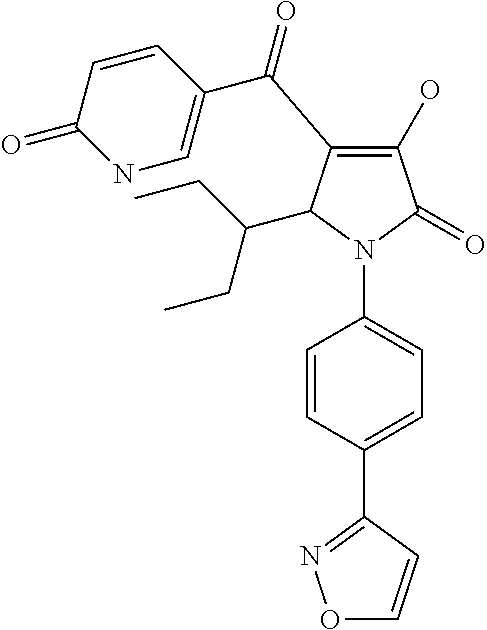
C1(O)=C(C(C2=CNC(=O)C=C2)=O)C(C(CC)CC)N(C2=CC=C(C3=NOC=C3)C=C2)C1=O
